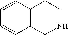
C1=CC2=C(C=C1)CNCC2
